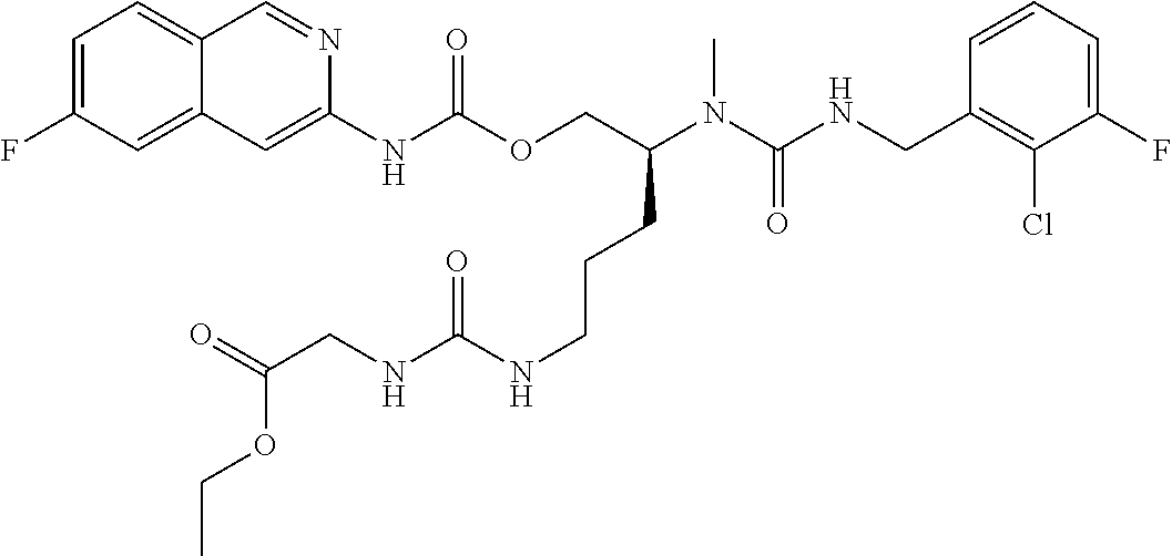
C1=CC(CNC(N(C(COC(NC2=CC3=CC(F)=CC=C3C=N2)=O)CCCNC(NCC(OCC)=O)=O)C)=O)=C(Cl)C(F)=C1
